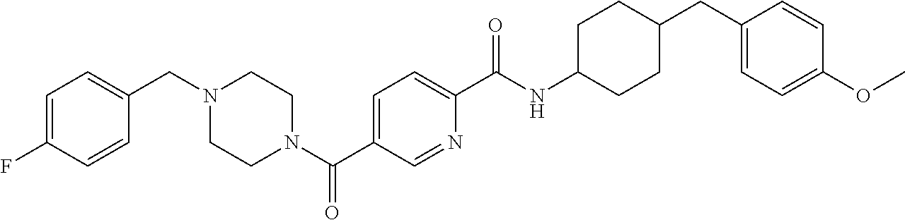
N1(C(C2=CC=C(C(NC3CCC(CC4=CC=C(OC)C=C4)CC3)=O)N=C2)=O)CCN(CC2=CC=C(F)C=C2)CC1
